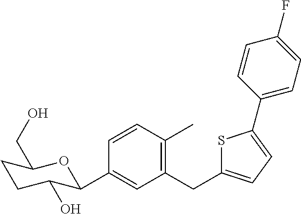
C1(CC2=CC=C(C3=CC=C(F)C=C3)S2)=C(C)C=CC(C2C(O)CCC(CO)O2)=C1
